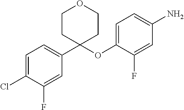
C1=C(Cl)C(F)=CC(C2(OC3=CC=C(N)C=C3F)CCOCC2)=C1
